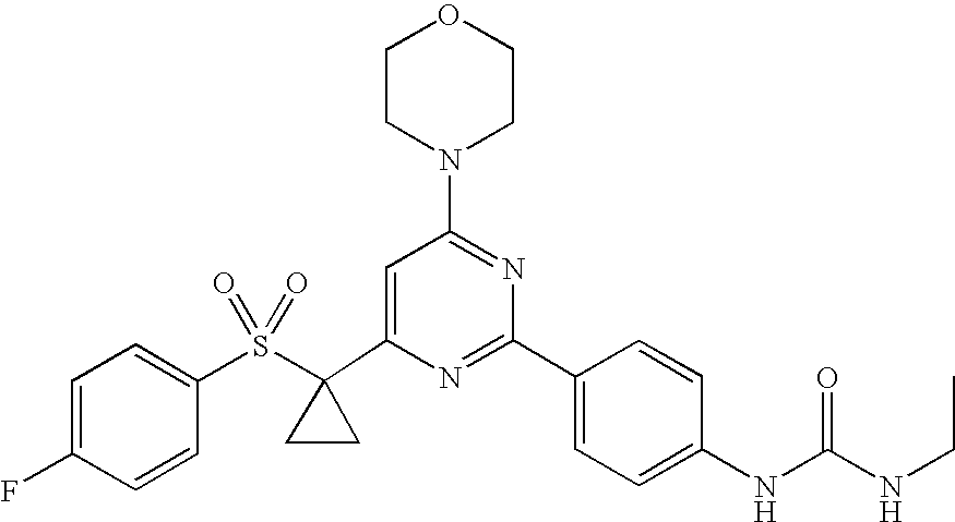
C1(C2(S(C3=CC=C(F)C=C3)(=O)=O)CC2)=CC(N2CCOCC2)=NC(C2=CC=C(NC(=O)NCC)C=C2)=N1
